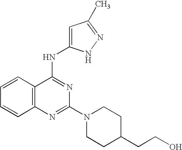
C12=C(N=C(N3CCC(CCO)CC3)N=C1NC1=CC(C)=NN1)C=CC=C2
